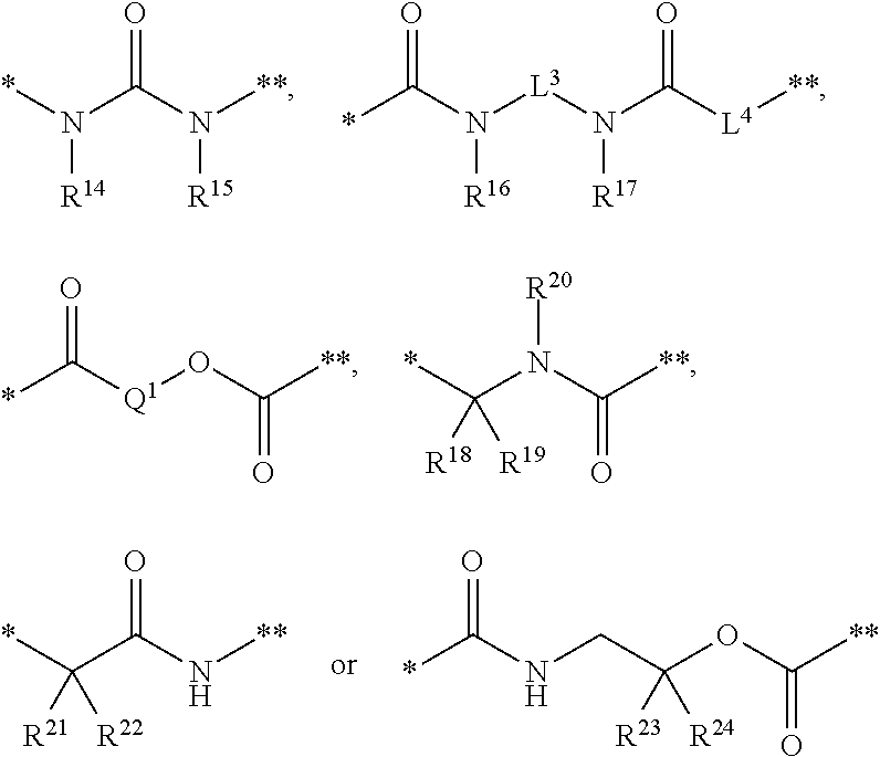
*N(C(N([**])[R15])=O)[R14].*C(N([L3]N(C([L4][**])=O)[R17])[R16])=O.C([Q1]OC([**])=O)(=O)*.*C(N(C([**])=O)[R20])([R18])[R19].C(C(OC([**])=O)([R23])[R24])NC(=O)*.*C(C(N[**])=O)([R21])[R22]
